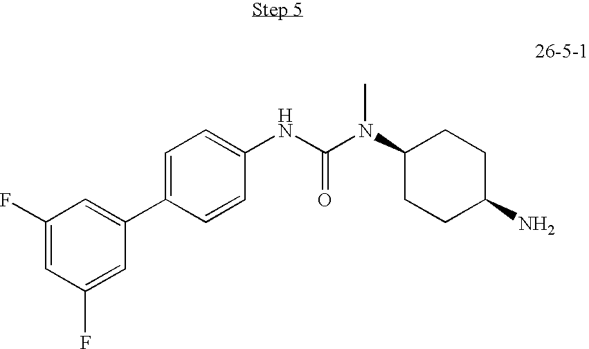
C1(F)=CC(F)=CC(C2=CC=C(NC(=O)N(C3CCC(N)CC3)C)C=C2)=C1
